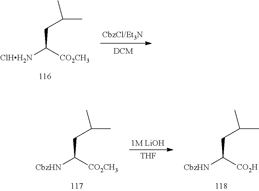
C(C([ClHH2N])[CO2CH3])C(C)C.C(C([CbzHN])[CO2CH3])C(C)C.[1M LiOH].[THF].C(C([CbzHN])[CO2H])C(C)C
